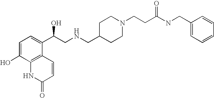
C1=C(O)C2=C(C(C(CNCC3CCN(CCC(NCC4=CC=CC=C4)=O)CC3)O)=C1)C=CC(=O)N2
